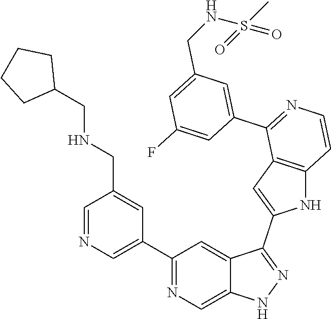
C1(C2=CN=CC(CNCC3CCCC3)=C2)=NC=C2C(=C1)C(C1=CC3=C(N1)C=CN=C3C1=CC(CNS(C)(=O)=O)=CC(F)=C1)=NN2
